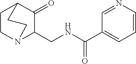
C1CN2C(CNC(C3=CC=CN=C3)=O)C(=O)C1CC2
